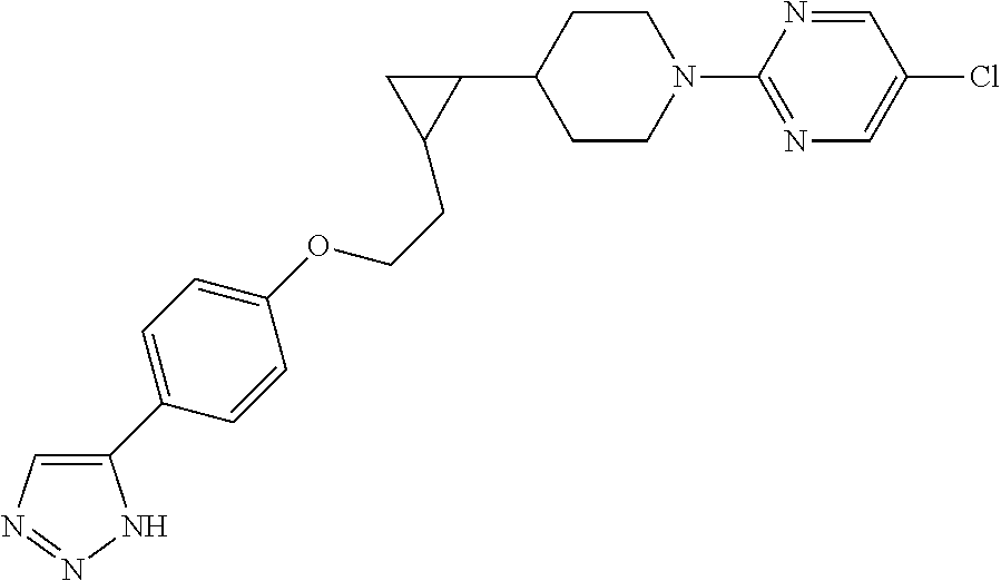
C1CN(C2=NC=C(Cl)C=N2)CCC1C1CC1CCOC1=CC=C(C2=CN=NN2)C=C1
